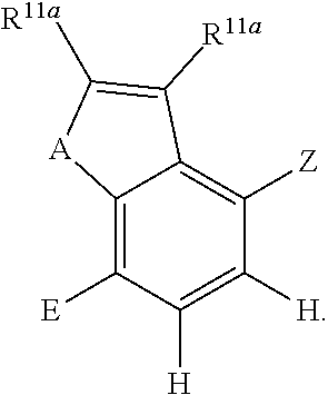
C12=C([E])C([H])=C([H])C([Z])=C1C([R11a])=C([R11a])[A]2
